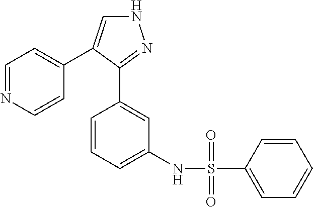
N1C=C(C2=CC=NC=C2)C(C2=CC(NS(=O)(C3=CC=CC=C3)=O)=CC=C2)=N1
